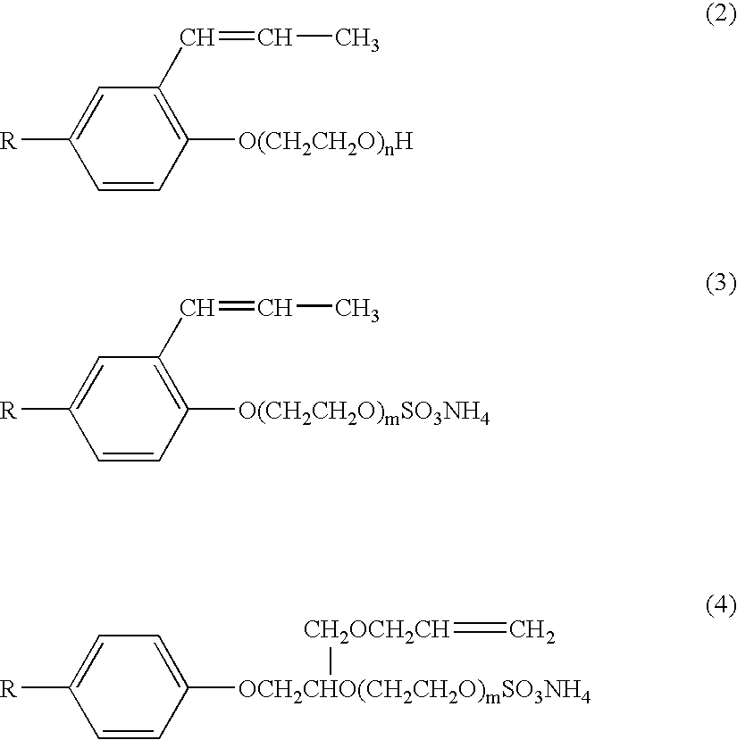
C1=CC([O(CH2CH2O)nH])=C(C=CC)C=C1[R].C1=CC([O(CH2CH2O)mSO3NH4])=C(C=CC)C=C1[R].C1=CC([OCH2CHO(CH2CH2O)mSO3NH4][CH2OCH2CH]=C)=CC=C1[R]
